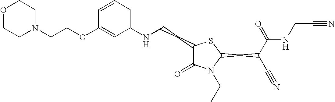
C1=CC=C(NCCC2C(=O)N(CC)C(CC(C#N)C(=O)NCC#N)S2)C=C1OCCN1CCOCC1
